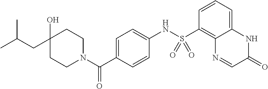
C1(O)(CC(C)C)CCN(C(C2=CC=C(NS(C3=C4C(=CC=C3)NC(=O)C=N4)(=O)=O)C=C2)=O)CC1
